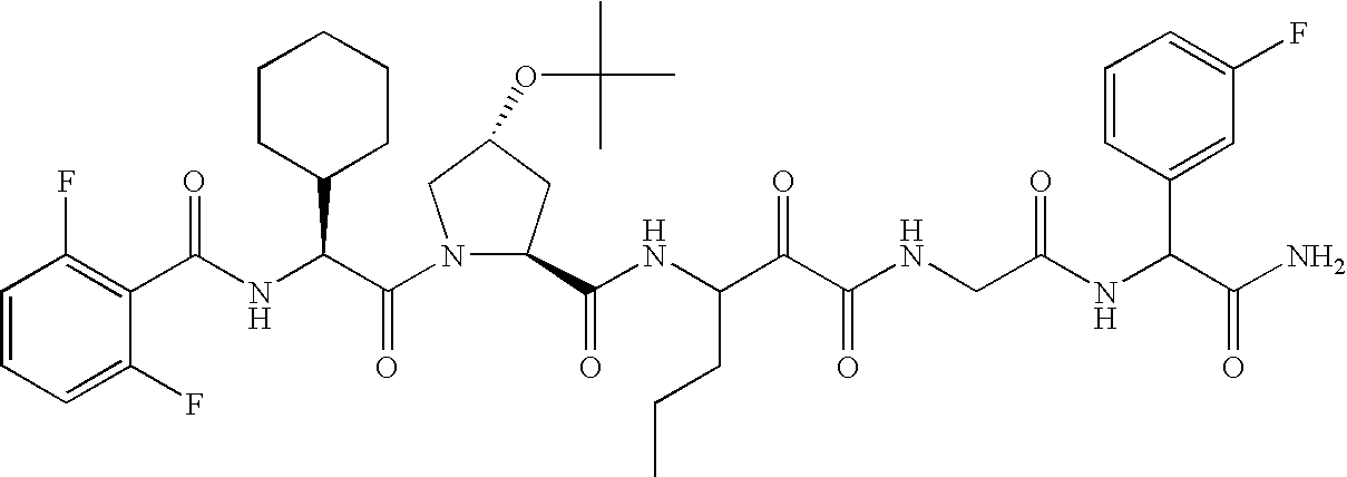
C(NC(C(N1C(C(NC(C(C(NCC(NC(C(N)=O)C2=CC(F)=CC=C2)=O)=O)=O)CCC)=O)CC(OC(C)(C)C)C1)=O)C1CCCCC1)(=O)C1=C(F)C=CC=C1F
